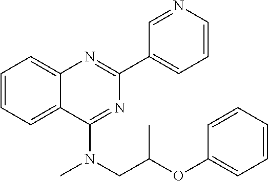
C1(C2=CC=CN=C2)=NC2=CC=CC=C2C(N(CC(OC2=CC=CC=C2)C)C)=N1
